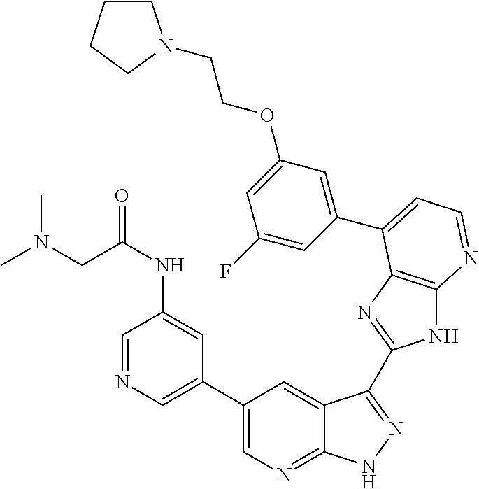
C1(C2=CN=CC(NC(CN(C)C)=O)=C2)=CN=C2C(=C1)C(C1=NC3=C(N1)N=CC=C3C1=CC(OCCN3CCCC3)=CC(F)=C1)=NN2
